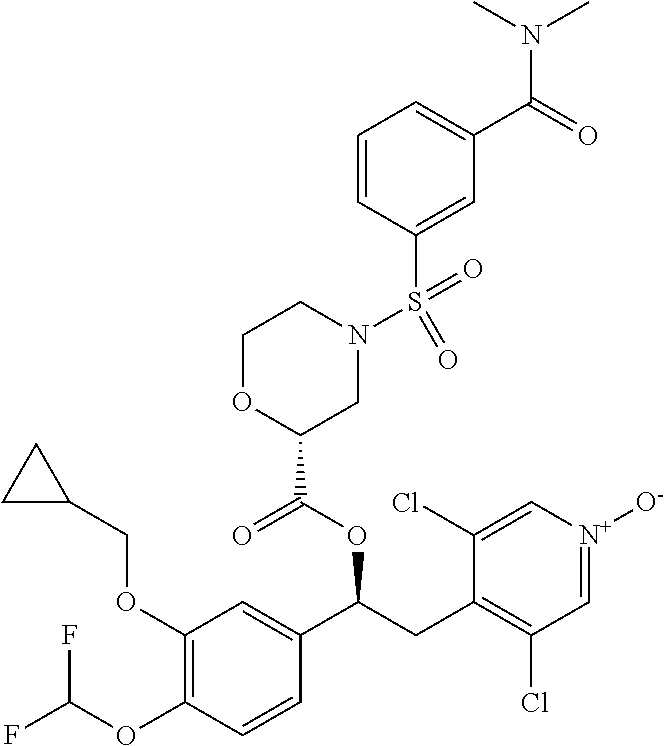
C1(OCC2CC2)=C(OC(F)F)C=CC(C(CC2=C(Cl)C=[N+]([O-])C=C2Cl)OC(=O)C2CN(S(=O)(C3=CC(C(=O)N(C)C)=CC=C3)=O)CCO2)=C1
